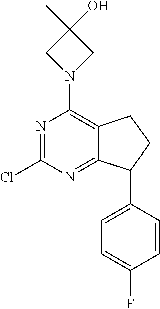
N1=C(Cl)N=C2C(=C1N1CC(C)(O)C1)CCC2C1=CC=C(F)C=C1
